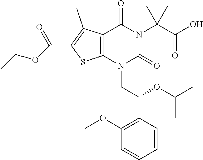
C12=C(N(CC(C3=C(OC)C=CC=C3)OC(C)C)C(=O)N(C(C(O)=O)(C)C)C1=O)SC(C(=O)OCC)=C2C
